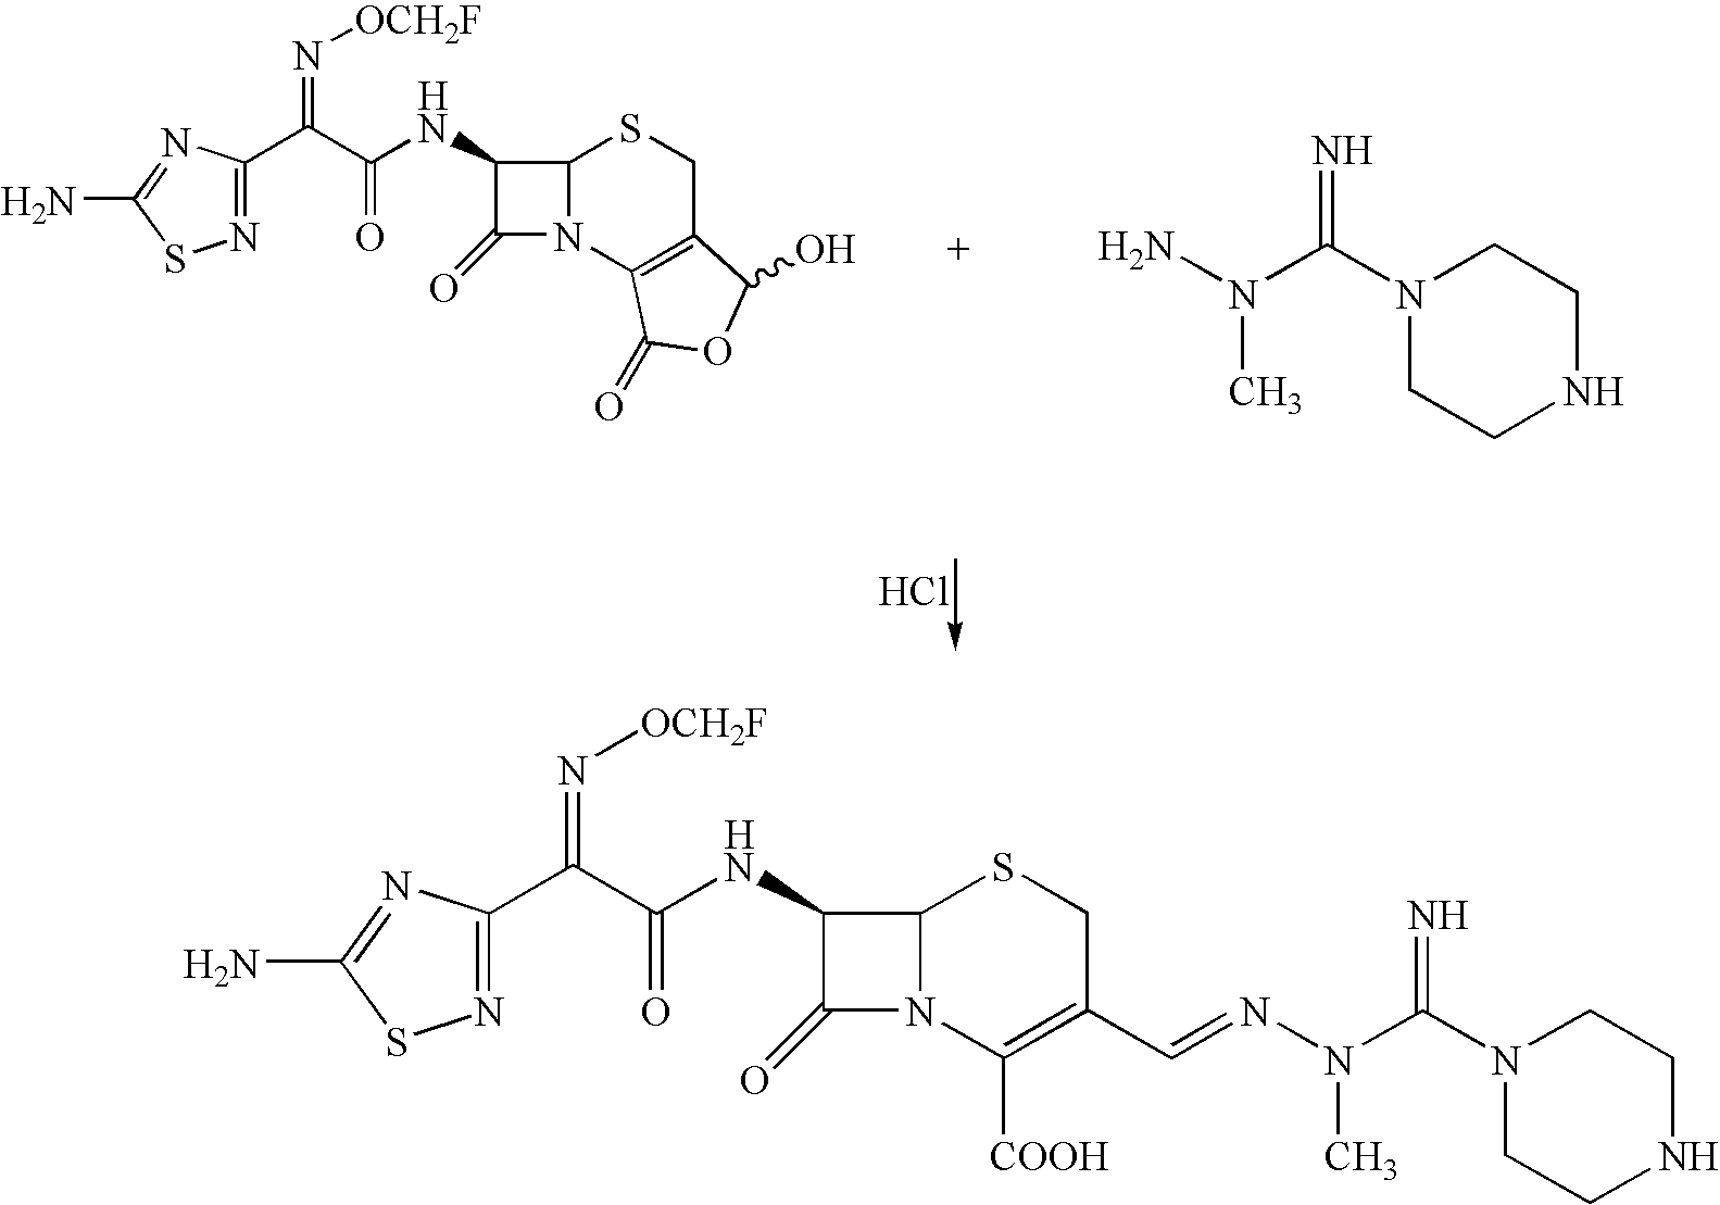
N1=C(C(C(NC2C(=O)N3C2SCC2=C3C(=O)OC2O)=O)=N[OCH2F])N=C(N)S1.N1(C(N(N)C)=N)CCNCC1.Cl.C12N(C([COOH])=C(C=NN(C(N3CCNCC3)=N)C)CS1)C(=O)C2NC(C(C1=NSC(N)=N1)=N[OCH2F])=O
